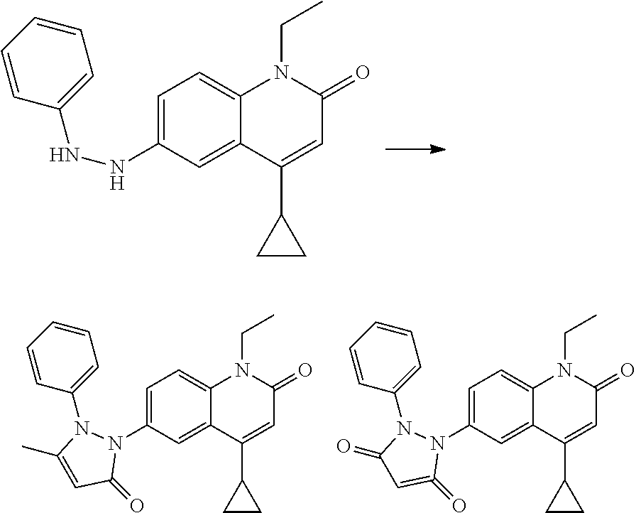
N(C1=CC=C2C(=C1)C(C1CC1)=CC(=O)N2CC)NC1=CC=CC=C1.N1(C2=CC=C3C(=C2)C(C2CC2)=CC(=O)N3CC)N(C2=CC=CC=C2)C(C)=CC1=O.N1(C2=CC=C3C(=C2)C(C2CC2)=CC(=O)N3CC)N(C2=CC=CC=C2)C(=O)C=C1=O
